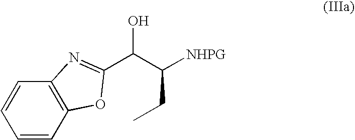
C1=CC2=C(C=C1)N=C(C(C([NHPG])CC)O)O2
